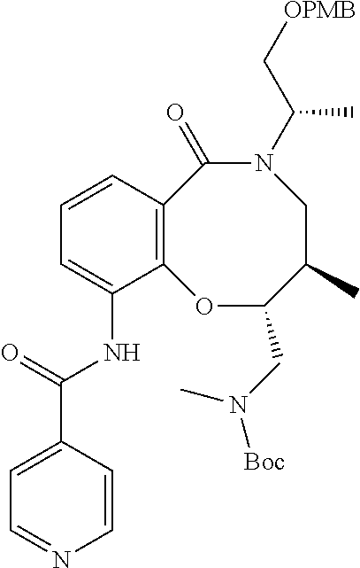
C1=CC2=C(C(NC(=O)C3=CC=NC=C3)=C1)OC(CN([Boc])C)C(C)CN(C(C[OPMB])C)C2=O
